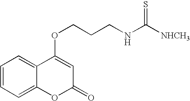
C1=CC=C2C(=C1)C(OCCCNC([NHCH3])=S)=CC(=O)O2
